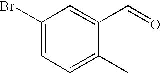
O=CC1=CC(Br)=CC=C1C
